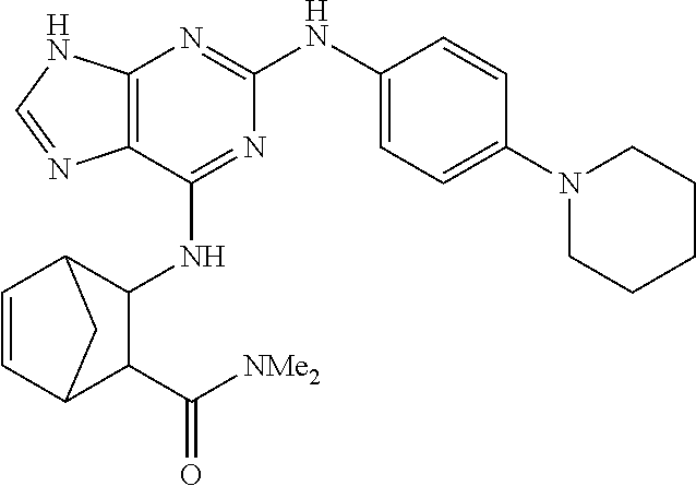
C12=C(C(NC3C4C=CC(C3C([NMe2])=O)C4)=NC(NC3=CC=C(N4CCCCC4)C=C3)=N1)N=CN2
